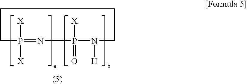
C1P([X])([X])=NP([X])(=O)N([H])CCC1
